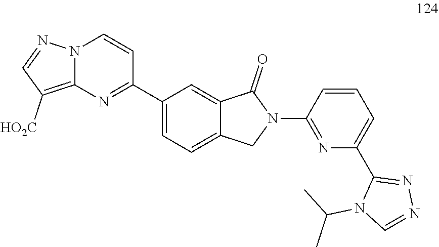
C1=CC(C2=CC=C3C(=C2)C(=O)N(C2=NC(C4=NN=CN4C(C)C)=CC=C2)C3)=NC2=C([HO2C])C=NN12
